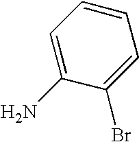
C1(Br)=CC=CC=C1N
